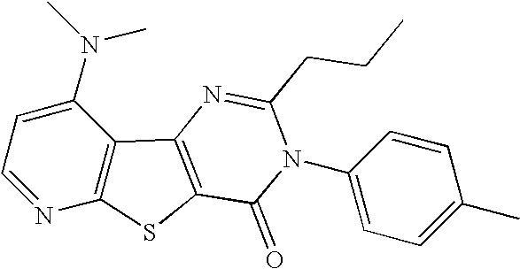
C1=NC2=C(C(N(C)C)=C1)C1=C(S2)C(=O)N(C2=CC=C(C)C=C2)C(CCC)=N1
